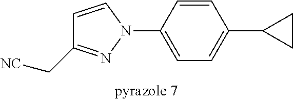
C1(N2C=CC(C[NC])=N2)=CC=C(C2CC2)C=C1
